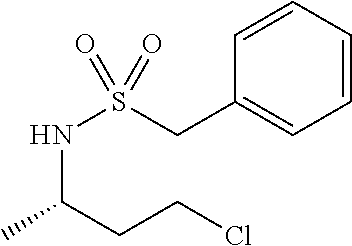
C1=CC=CC=C1CS(NC(CCCl)C)(=O)=O
